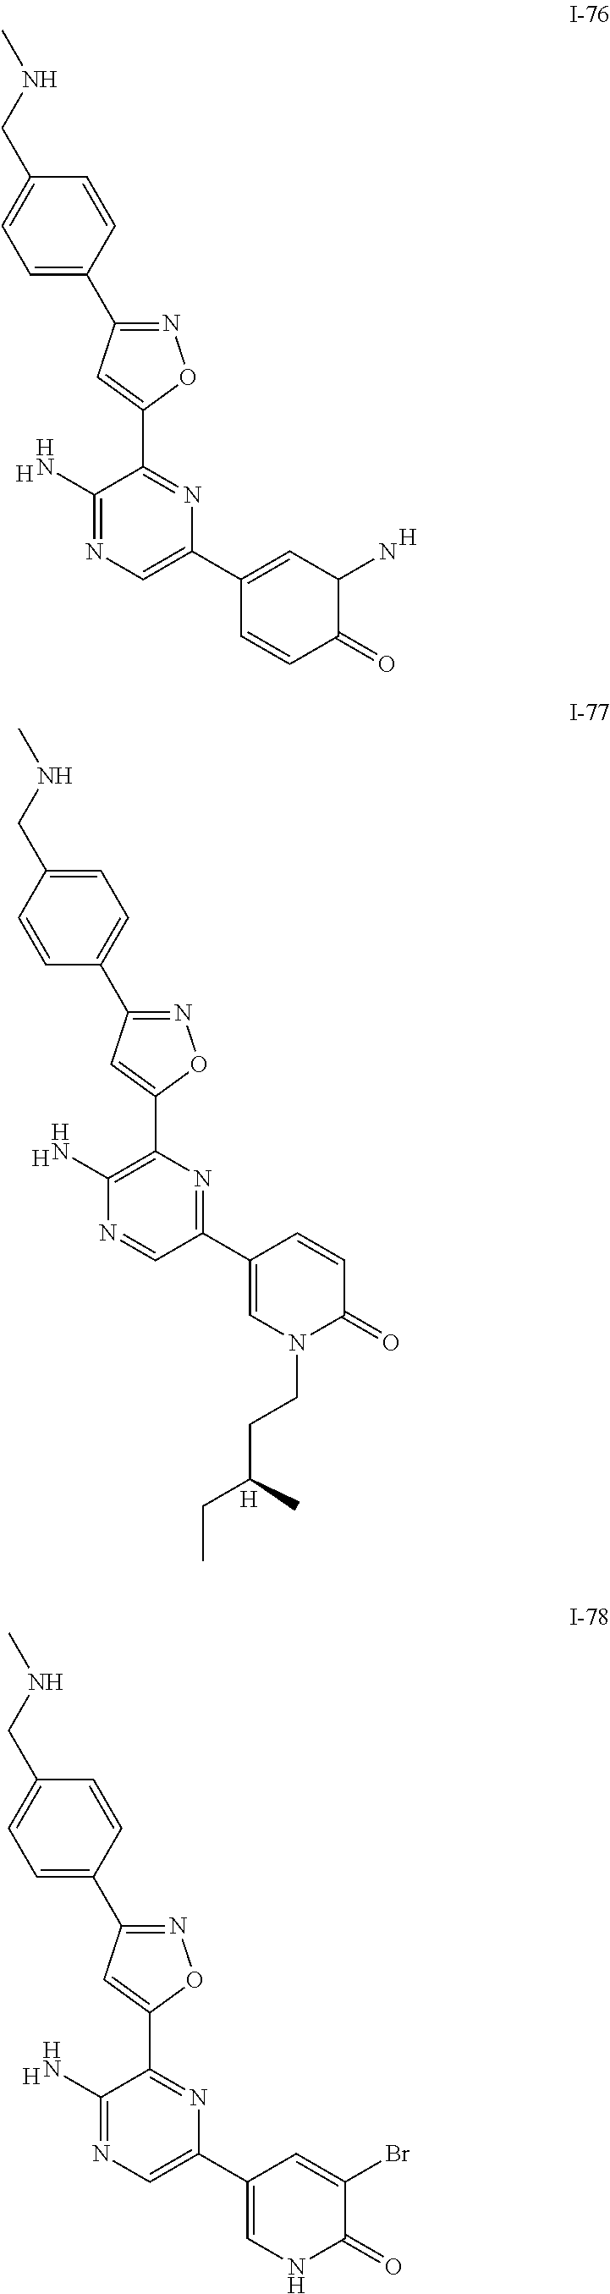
N1=C(C2=CC=C(CNC)C=C2)C=C(C2=NC(C3=CC(N)C(=O)C=C3)=CN=C2N)O1.[H].[H].N1=C(C2=CC=C(CNC)C=C2)C=C(C2=C(N)N=CC(C3=CN(CCC(CC)C)C(=O)C=C3)=N2)O1.[H].[H].N1=C(C2=CC=C(CNC)C=C2)C=C(C2=NC(C3=CNC(=O)C(Br)=C3)=CN=C2N)O1.[H]
